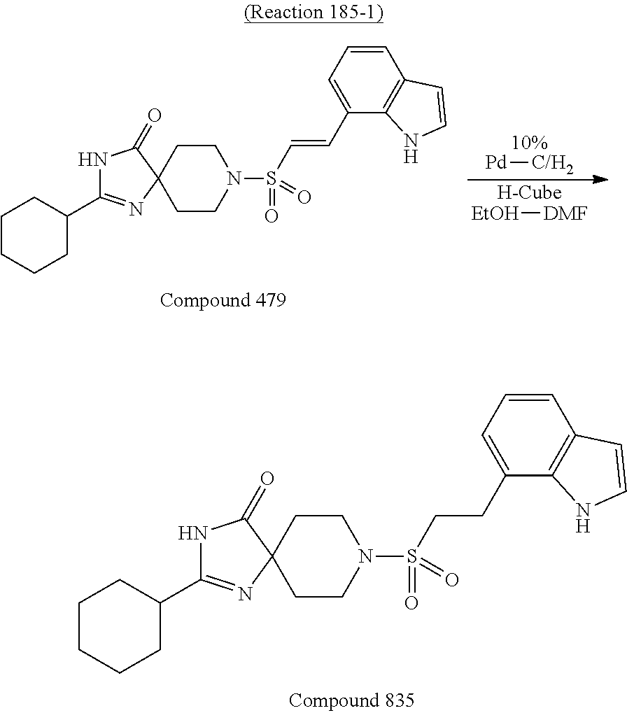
[H-Cube].[EtOH][DMF].[Pd][C/H2].C1CCCC(C2=NC3(C(=O)N2)CCN(S(=O)(=O)C=CC2=CC=CC4=C2NC=C4)CC3)C1.C1CCCC(C2=NC3(C(=O)N2)CCN(S(=O)(=O)CCC2=CC=CC4=C2NC=C4)CC3)C1
